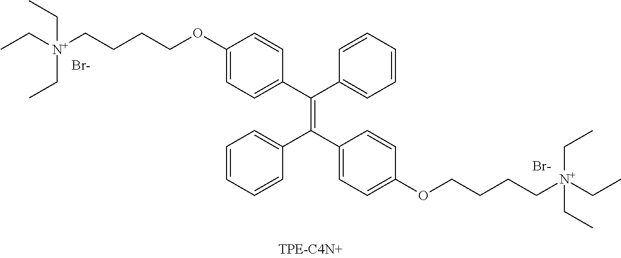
[Br-].[Br-].C1=C(OCCCC[N+](CC)(CC)CC)C=CC(C(C2=CC=CC=C2)=C(C2=CC=C(OCCCC[N+](CC)(CC)CC)C=C2)C2=CC=CC=C2)=C1
